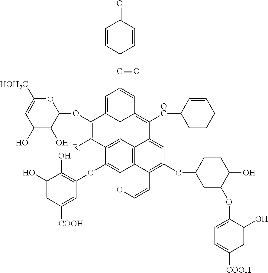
C1=C2C3C(=C([OC]C4CCCC=C4)C4=CC(CC5CC(OC6=CC=C([COOH])C=C6O)C(O)CC5)=C5C6=C4C3=C(C([R4])=C2OC2OC([HOH2C])=CC(O)C2O)C(OC2=C(O)C(O)=CC([COOH])=C2)=C6OC=C5)C=C1C(C1C=CC(=O)C=C1)=O
